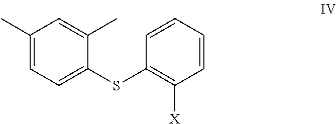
C1(C)=CC=C(SC2=C([X])C=CC=C2)C(C)=C1
